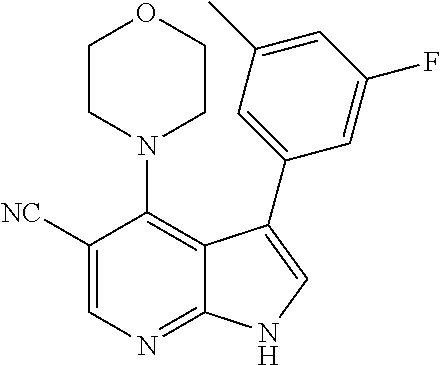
C1([NC])=CN=C2C(=C1N1CCOCC1)C(C1=CC(C)=CC(F)=C1)=CN2
